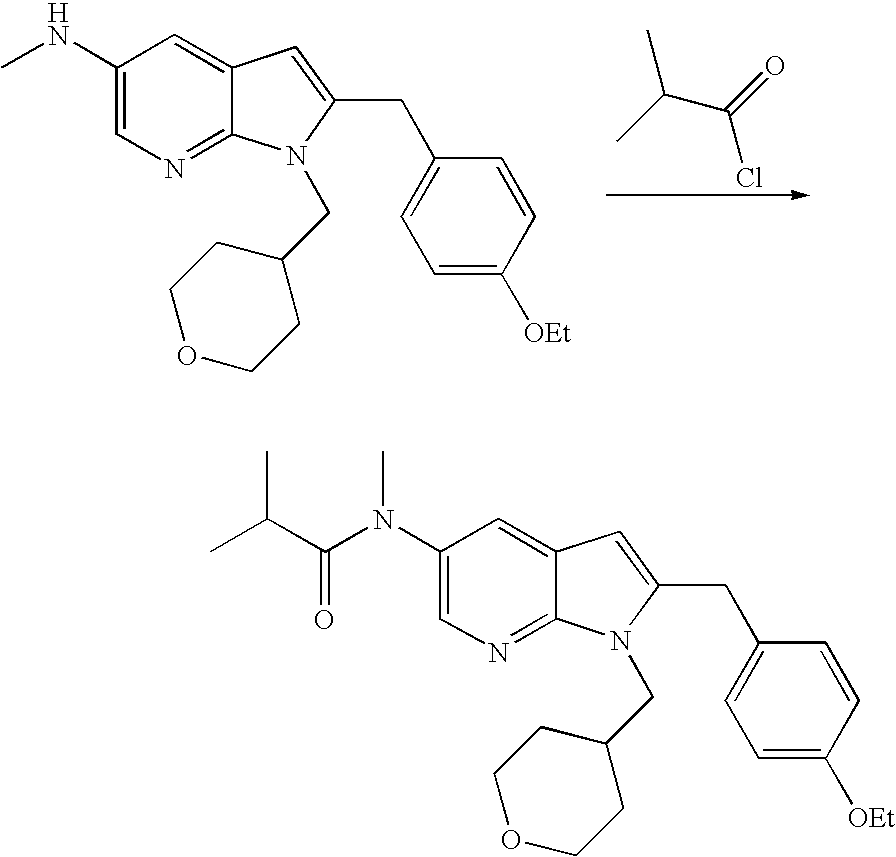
C1(NC)=CN=C2C(=C1)C=C(CC1=CC=C([OEt])C=C1)N2CC1CCOCC1.CC(C(Cl)=O)C.C1(N(C(C(C)C)=O)C)=CN=C2C(=C1)C=C(CC1=CC=C([OEt])C=C1)N2CC1CCOCC1
